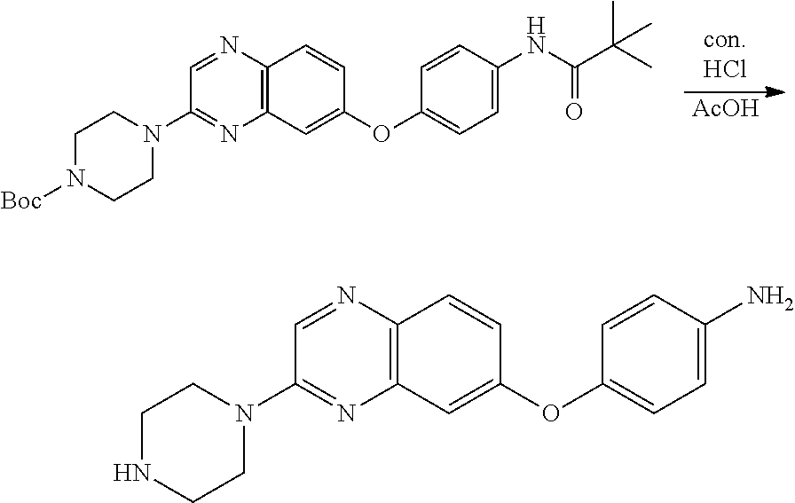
[AcOH].C1(NC(C(C)(C)C)=O)=CC=C(OC2=CC3=C(C=C2)N=CC(N2CCN([Boc])CC2)=N3)C=C1.C1(N)=CC=C(OC2=CC3=C(C=C2)N=CC(N2CCNCC2)=N3)C=C1
